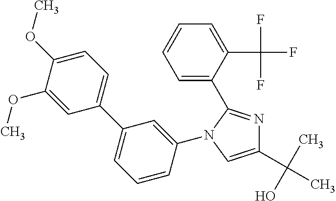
C1(C(C)(O)C)=CN(C2=CC(C3=CC=C(OC)C(OC)=C3)=CC=C2)C(C2=CC=CC=C2C(F)(F)F)=N1
